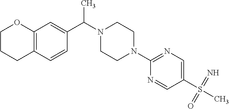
C12=C(C=CC(C(N3CCN(C4=NC=C(S(C)(=N)=O)C=N4)CC3)C)=C1)CCCO2
